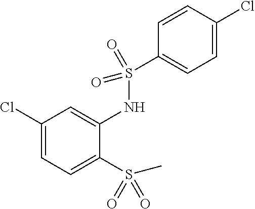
C1(Cl)=CC=C(S(C)(=O)=O)C(NS(=O)(=O)C2=CC=C(Cl)C=C2)=C1
